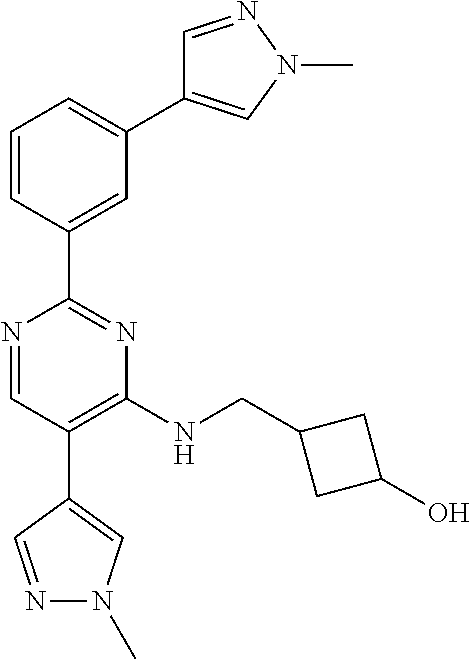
C1=C(C2=NC(NCC3CC(O)C3)=C(C3=CN(C)N=C3)C=N2)C=CC=C1C1=CN(C)N=C1
